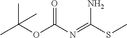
CC(OC(N=C(SC)N)=O)(C)C
